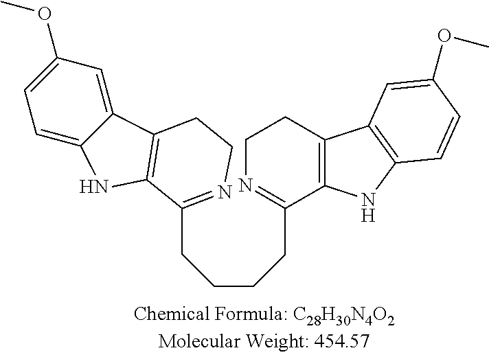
C1=C2C(=CC(OC)=C1)C1=C(N2)C(CCCCC2=NCCC3=C2NC2=C3C=C(OC)C=C2)=NCC1
